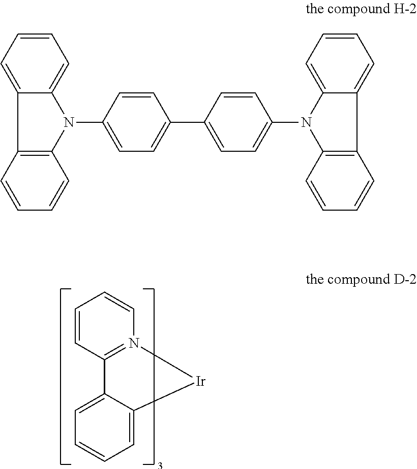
C1=CC2=N(C=C1)[Ir]C1=CC=CC=C21.C12=C(N(C3=CC=C(C4=CC=C(N5C6=CC=CC=C6C6=C5C=CC=C6)C=C4)C=C3)C3=CC=CC=C13)C=CC=C2
